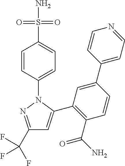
C1(C(F)(F)F)=NN(C2=CC=C(S(N)(=O)=O)C=C2)C(C2=C(C(N)=O)C=CC(C3=CC=NC=C3)=C2)=C1
